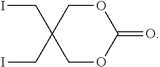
C1OC(=O)OCC1(CI)CI
